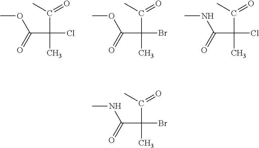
C(Cl)(C(C)=O)(C)C(=O)OC.C(Br)(C(C)=O)(C)C(=O)OC.C(Cl)(C(C)=O)(C)C(=O)NC.C(Br)(C(C)=O)(C)C(=O)NC
